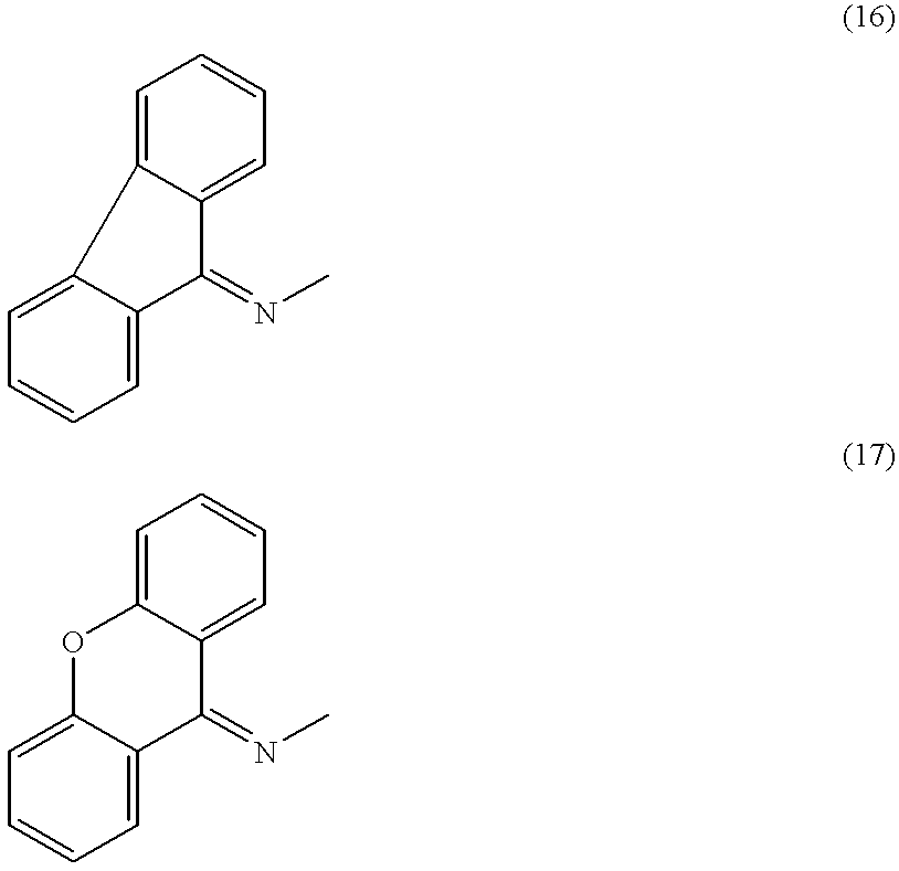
C12=CC=CC=C1C1=CC=CC=C1C2=NC.C12=CC=CC=C1OC1=CC=CC=C1C2=NC
